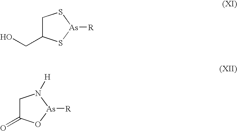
C1C(CO)S[As]([R])S1.C1C(=O)O[As]([R])N1[H]
